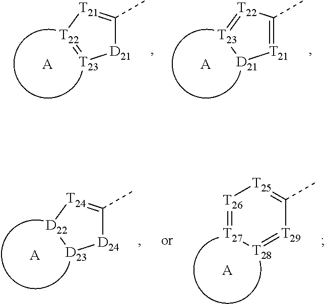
[T21]1=C(C)[T22]=[T23][D21]1.[A].[D21]1C(C)=[T21][T22]=[T23]1.[A].[T26]1=[T27][T28]=[T29]C(C)=[T25]1.[A].[D24]1C(C)=[T24][D22][D23]1.[A]
